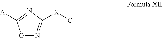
O1N=C([X]C)N=C1[A]
